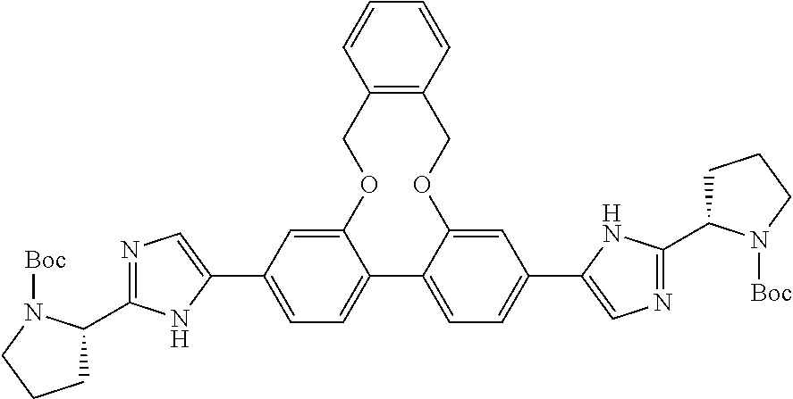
C12=CC(C3=CN=C(C4CCCN4[Boc])N3)=CC=C1C1=CC=C(C3=CN=C(C4CCCN4[Boc])N3)C=C1OCC1=C(CO2)C=CC=C1
